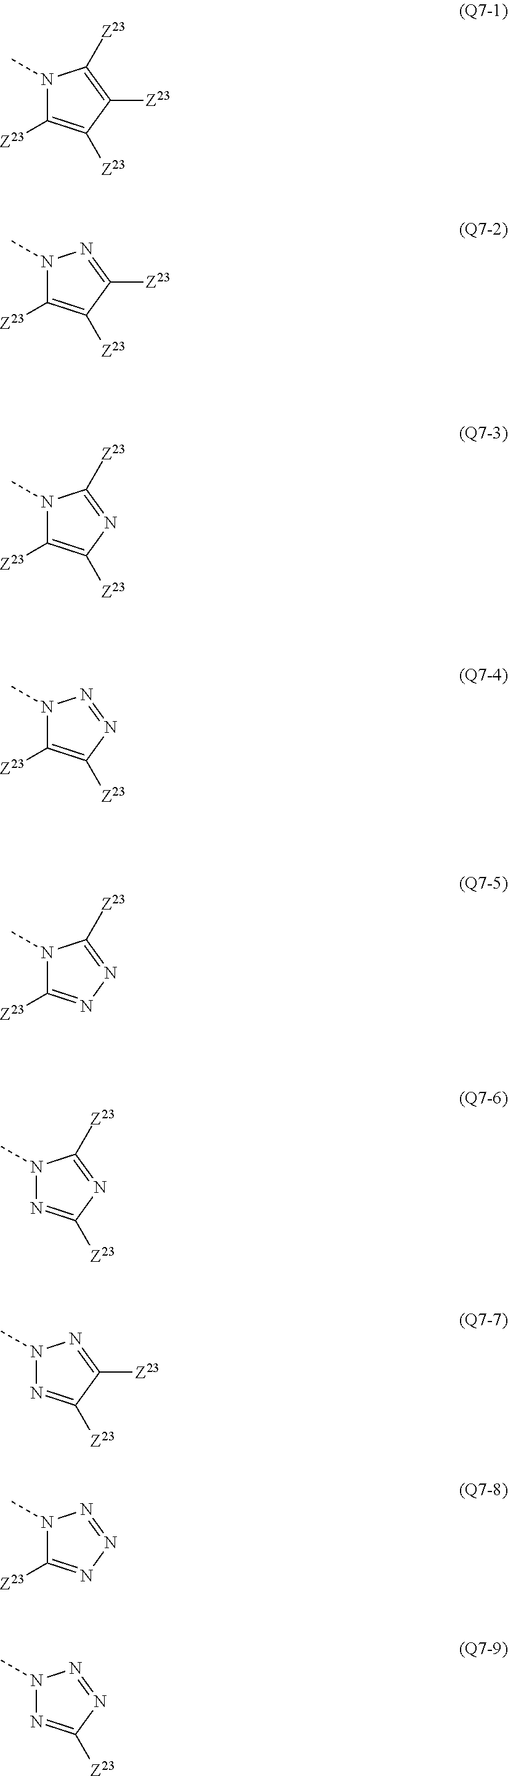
N1(C)C([Z23])=C([Z23])C([Z23])=C1[Z23].N1(C)C([Z23])=C([Z23])C([Z23])=N1.N1(C)C([Z23])=C([Z23])N=C1[Z23].N1(C)C([Z23])=C([Z23])N=N1.N1(C)C([Z23])=NN=C1[Z23].N1(C)N=C([Z23])N=C1[Z23].N1(C)N=C([Z23])C([Z23])=N1.N1(C)C([Z23])=NN=N1.N1(C)N=C([Z23])N=N1
